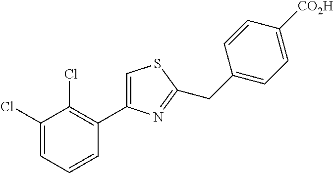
C1(Cl)=CC=CC(C2=CSC(CC3=CC=C([CO2H])C=C3)=N2)=C1Cl
